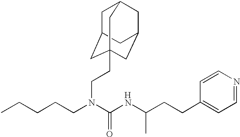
C(CCN(C(NC(CCC1=CC=NC=C1)C)=O)CCC12CC3CC(CC(C1)C3)C2)CC.[H]
